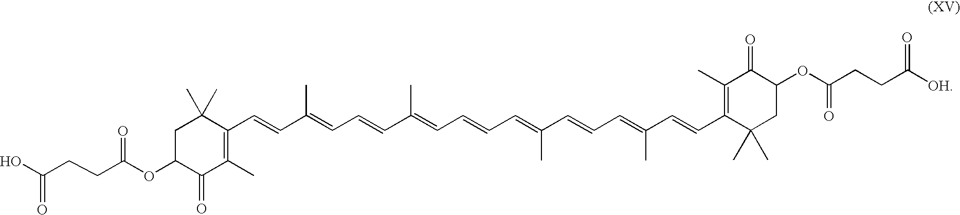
C1C(OC(CCC(O)=O)=O)C(=O)C(C)=C(C=CC(=CC=CC(C)=CC=CC=C(C=CC=C(C=CC2=C(C)C(=O)C(OC(=O)CCC([OH])=O)CC2(C)C)C)C)C)C1(C)C
